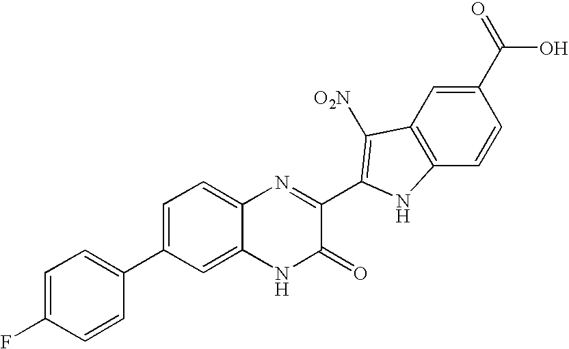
C1=C2C(=CC=C1C1=CC=C(F)C=C1)N=C(C1=C([O2N])C3=C(C=CC(C(=O)O)=C3)N1)C(=O)N2
